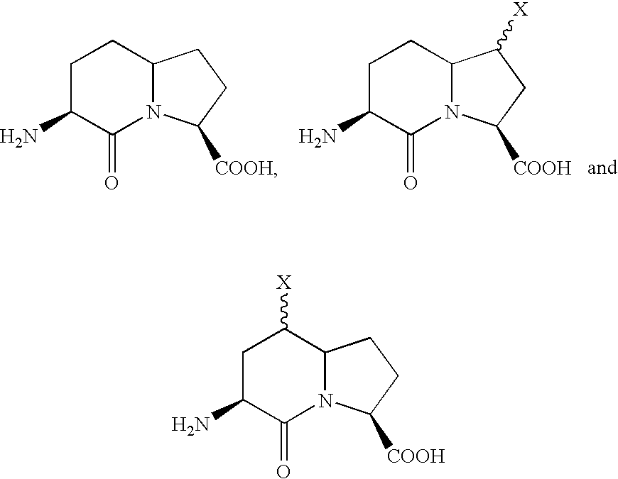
C1C(N)C(=O)N2C(C1)CCC2[COOH].C1C(N)C(=O)N2C(C1)C([X])CC2[COOH].C1C(N)C(=O)N2C(C1[X])CCC2[COOH]
